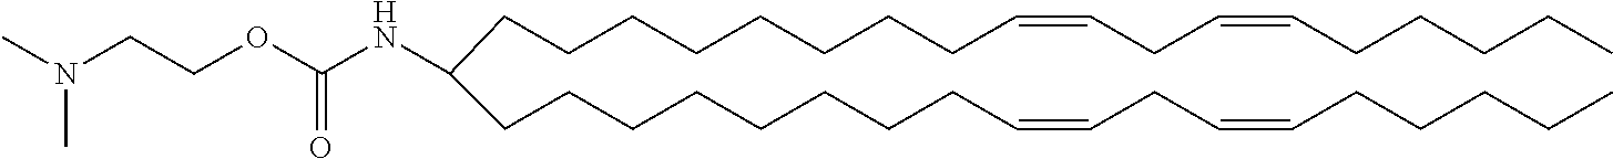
CCCCCC=CCC=CCCCCCCCCC(CCCCCCCCC=CCC=CCCCCC)NC(OCCN(C)C)=O
